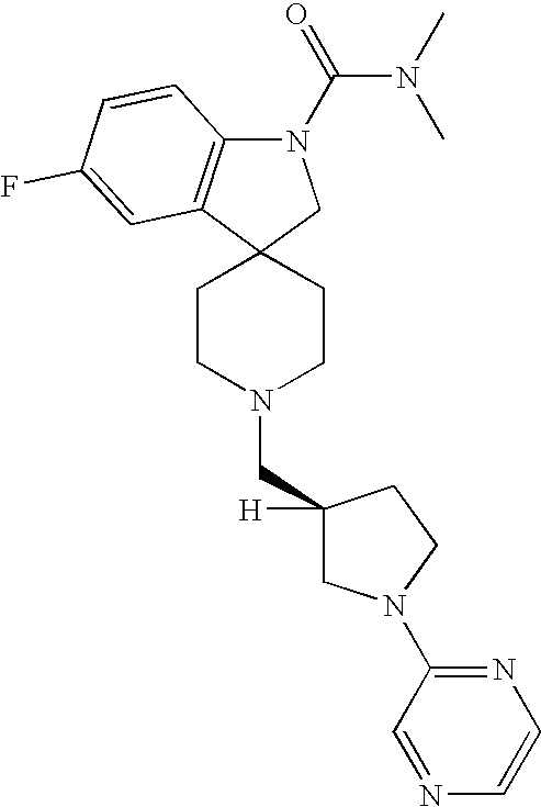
C1CN(CC2([H])CN(C3=NC=CN=C3)CC2)CCC12CN(C(N(C)C)=O)C1=C2C=C(F)C=C1
